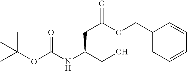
C1(COC(CC(CO)NC(OC(C)(C)C)=O)=O)=CC=CC=C1
